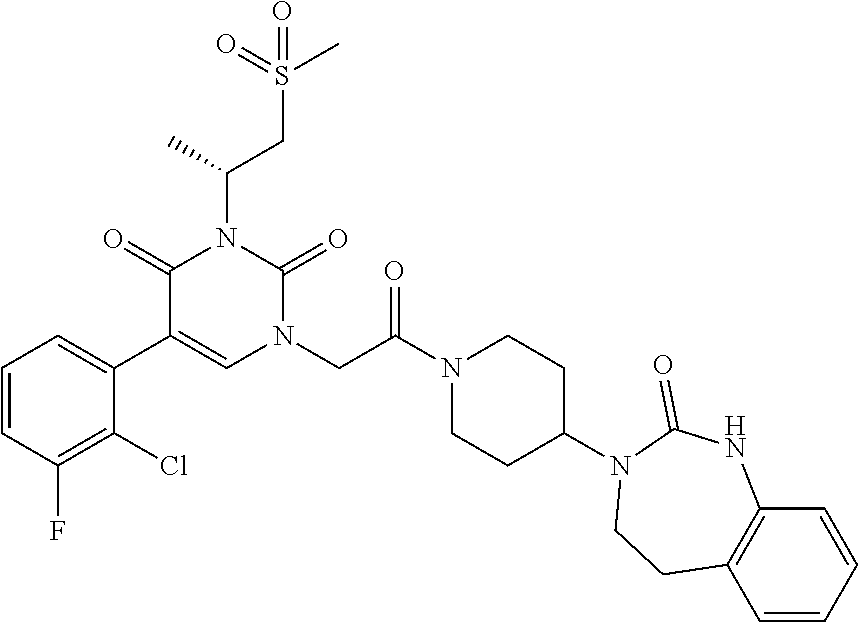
C1=CC(F)=C(Cl)C(C2=CN(CC(N3CCC(N4C(=O)NC5=C(C=CC=C5)CC4)CC3)=O)C(=O)N(C(CS(C)(=O)=O)C)C2=O)=C1
